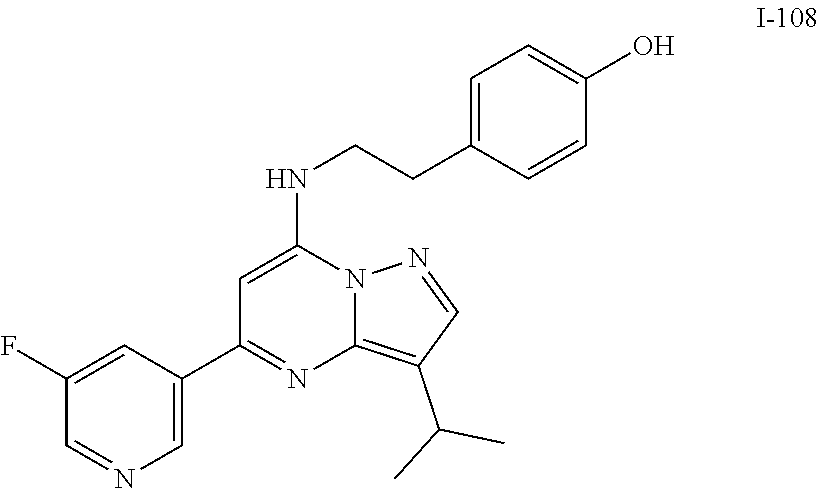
C1=C(NCCC2=CC=C(O)C=C2)N2C(=C(C(C)C)C=N2)N=C1C1=CN=CC(F)=C1
